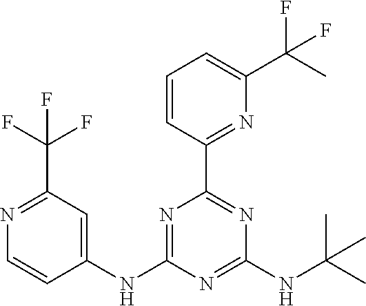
N1=C(C(F)(F)F)C=C(NC2=NC(C3=NC(C(C)(F)F)=CC=C3)=NC(NC(C)(C)C)=N2)C=C1
